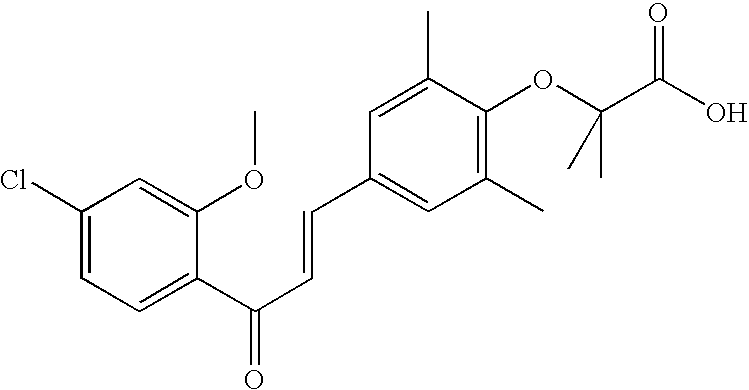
C1(C(C=CC2=CC(C)=C(OC(C(O)=O)(C)C)C(C)=C2)=O)=CC=C(Cl)C=C1OC
